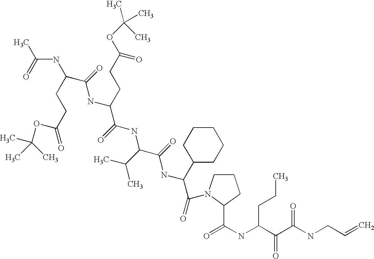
CC(OC(CCC(NC(C)=O)C(NC(CCC(OC(C)(C)C)=O)C(NC(C(NC(C(=O)N1CCCC1C(NC(C(=O)C(=O)NCC=C)CCC)=O)C1CCCCC1)=O)C(C)C)=O)=O)=O)(C)C
